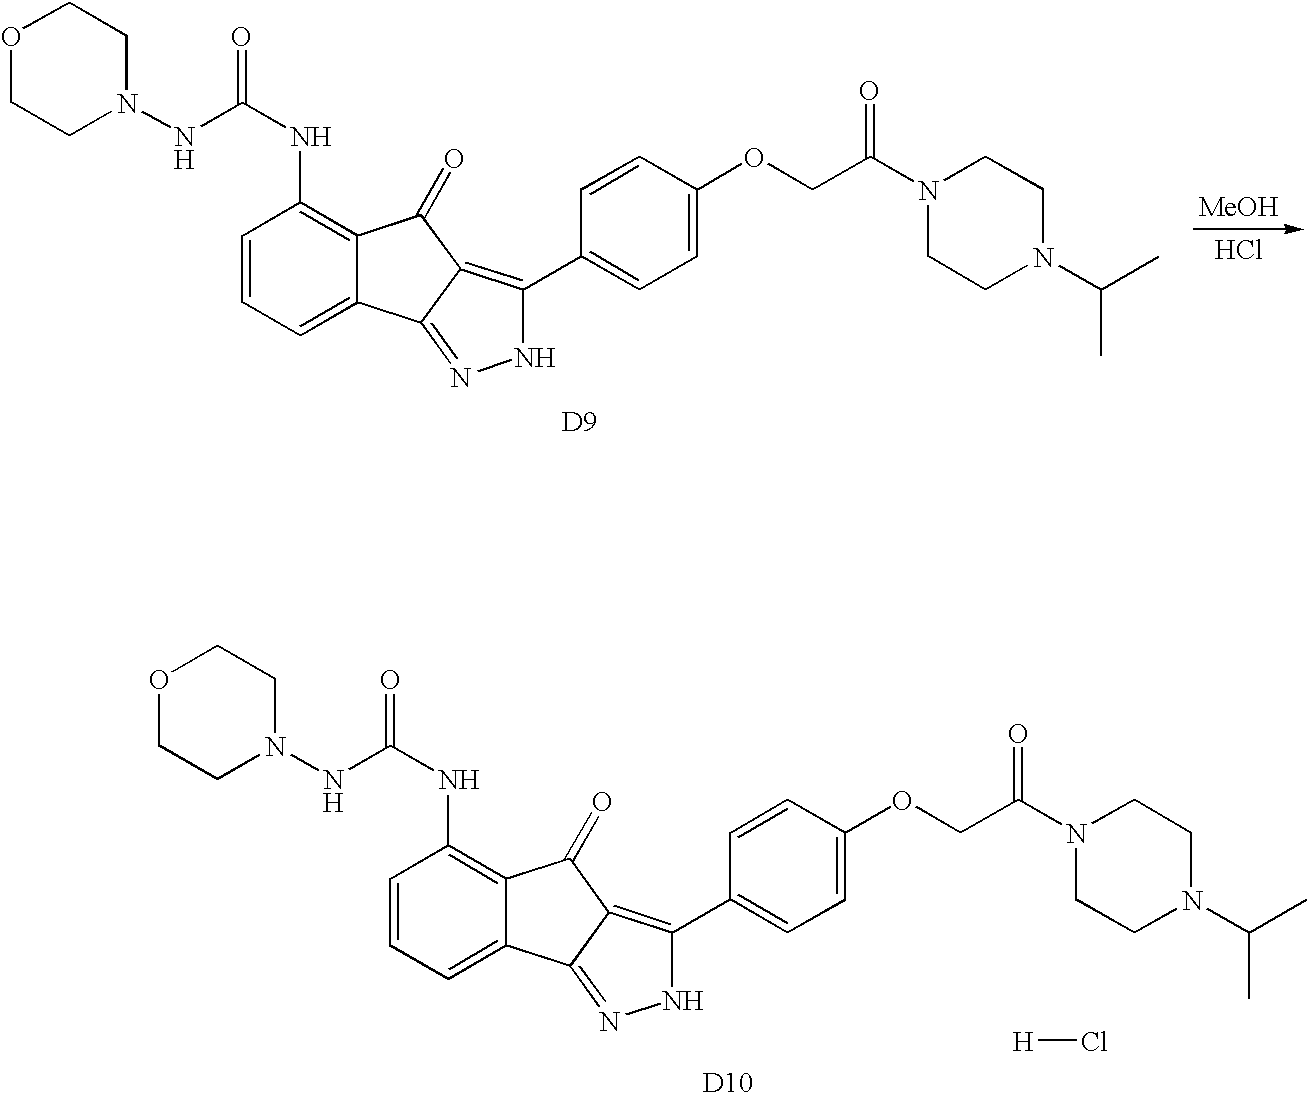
C1=CC=C2C(=C1NC(=O)NN1CCOCC1)C(=O)C1=C(C3=CC=C(OCC(N4CCN(C(C)C)CC4)=O)C=C3)NN=C21.[D9].[MeOH].Cl.C1=CC=C2C(=C1NC(=O)NN1CCOCC1)C(=O)C1=C(C3=CC=C(OCC(N4CCN(C(C)C)CC4)=O)C=C3)NN=C21.[H]Cl.[D10]
